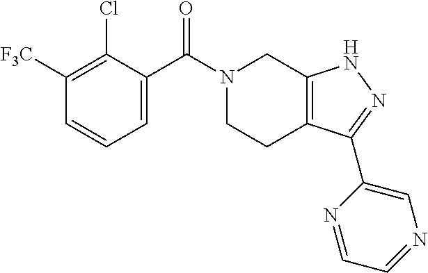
C1([F3C])=C(Cl)C(C(N2CCC3=C(C2)NN=C3C2=CN=CC=N2)=O)=CC=C1
